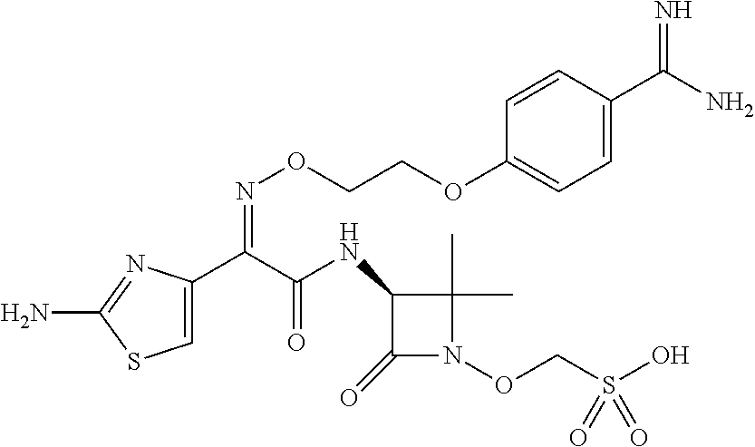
C1=C(C(C(NC2C(=O)N(OCS(O)(=O)=O)C2(C)C)=O)=NOCCOC2=CC=C(C(=N)N)C=C2)N=C(N)S1
